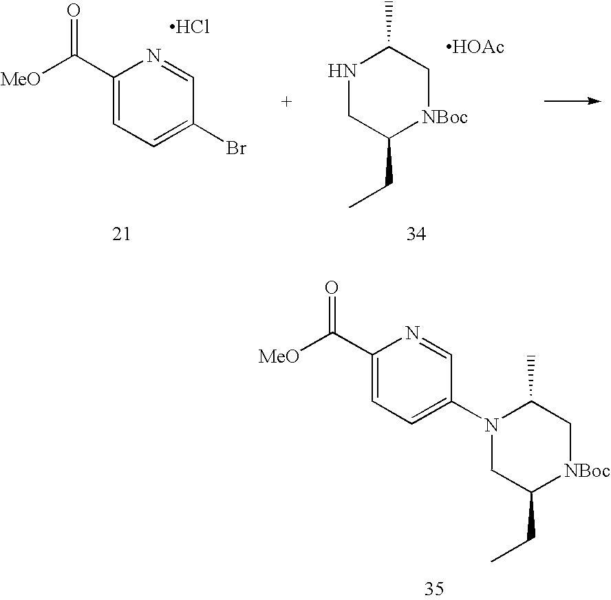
C1(C([MeO])=O)=CC=C(N2CC(CC)[NBoc]CC2C)C=N1.C1(C([MeO])=O)=CC=C(Br)C=N1.Cl.N1CC(CC)[NBoc]CC1C.[HOAc]
